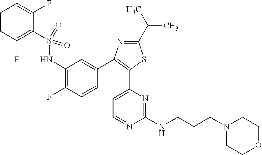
C1=CC(F)=C(S(NC2=C(F)C=CC(C3=C(C4=CC=NC(NCCCN5CCOCC5)=N4)SC(C(C)C)=N3)=C2)(=O)=O)C(F)=C1
